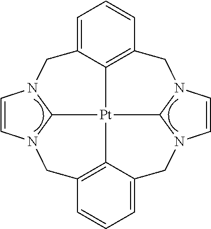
C1=C2C3=C(C=C1)CN1C=CN4C1[Pt]31C3=C(C=CC=C3C4)CN3C=CN(C31)C2
